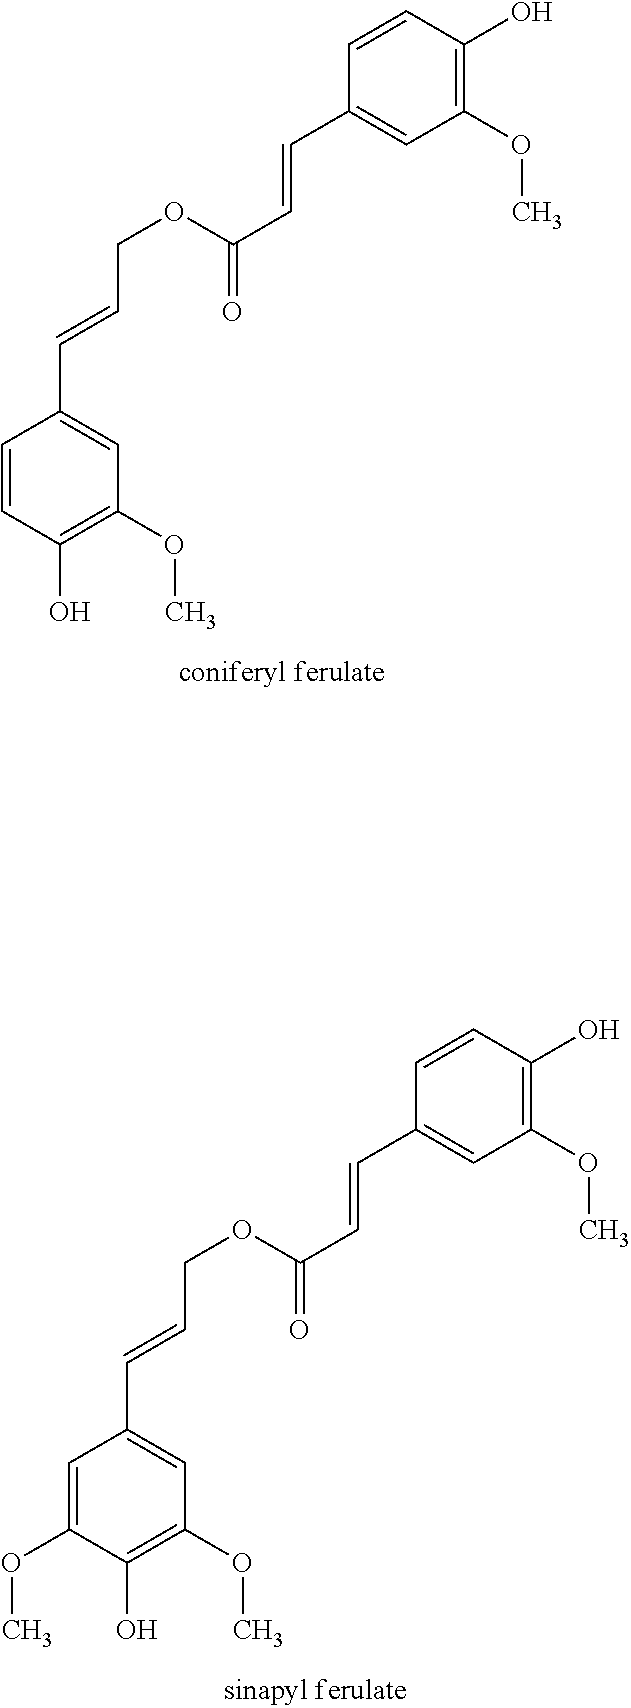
C1=CC(O)=C(OC)C=C1C=CCOC(=O)C=CC1=CC(OC)=C(O)C=C1.C1=C(OC)C(O)=C(OC)C=C1C=CCOC(=O)C=CC1=CC(OC)=C(O)C=C1
